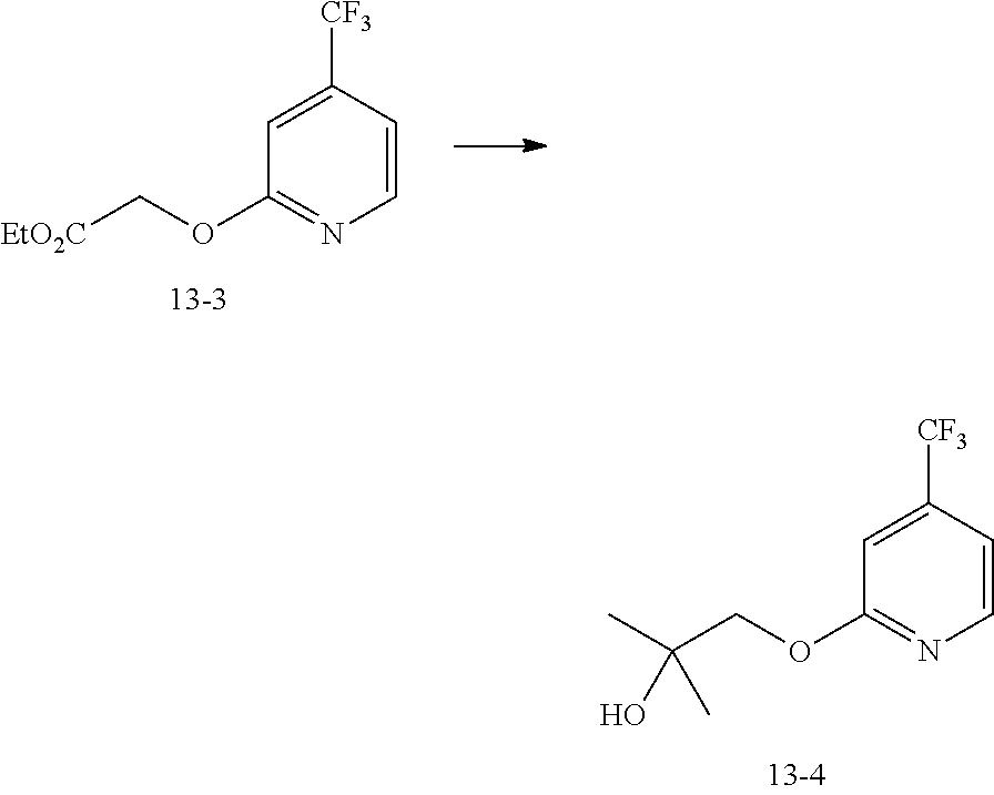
C1=C([CF3])C=CN=C1OCC(C)(O)C.C1=C([CF3])C=CN=C1OC[EtO2C]
